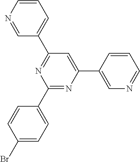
C1(Br)=CC=C(C2=NC(C3=CN=CC=C3)=CC(C3=CC=CN=C3)=N2)C=C1
